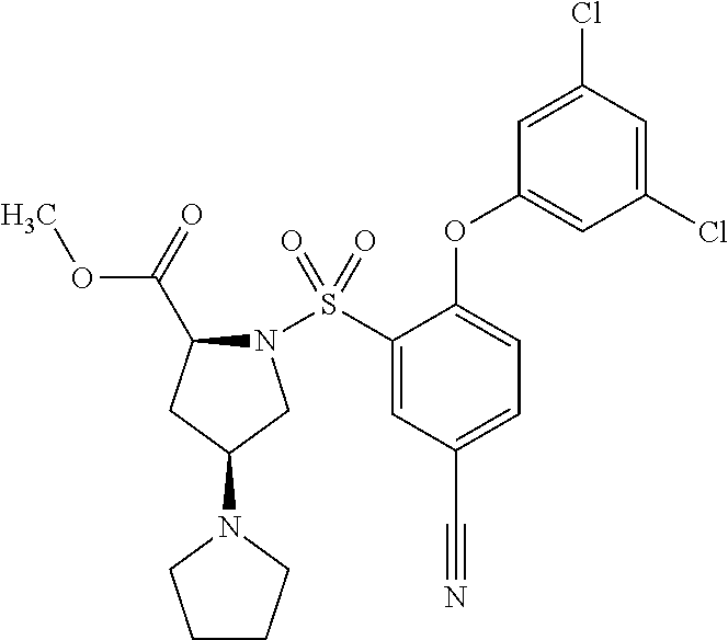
N1(S(C2=CC(C#N)=CC=C2OC2=CC(Cl)=CC(Cl)=C2)(=O)=O)C(C(OC)=O)CC(N2CCCC2)C1
